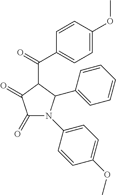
C1(C(=O)C2=CC=C(OC)C=C2)C(=O)C(=O)N(C2=CC=C(OC)C=C2)C1C1=CC=CC=C1
